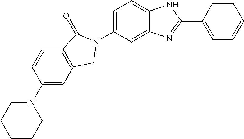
C1(N2CCCCC2)=CC2=C(C=C1)C(=O)N(C1=CC=C3C(=C1)N=C(C1=CC=CC=C1)N3)C2
